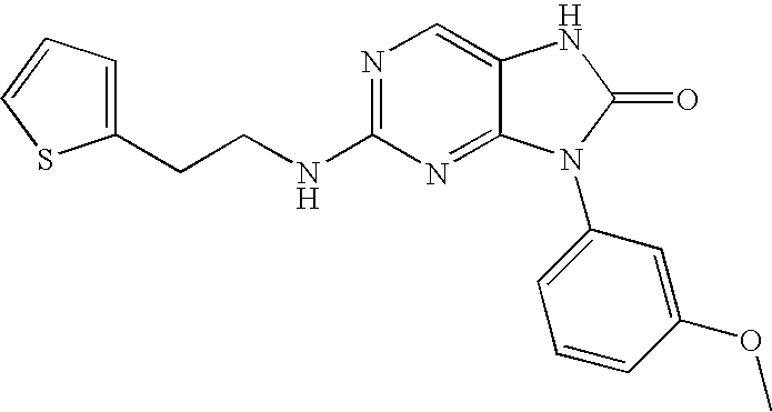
N1=C(NCCC2=CC=CS2)N=C2C(=C1)NC(=O)N2C1=CC=CC(OC)=C1
